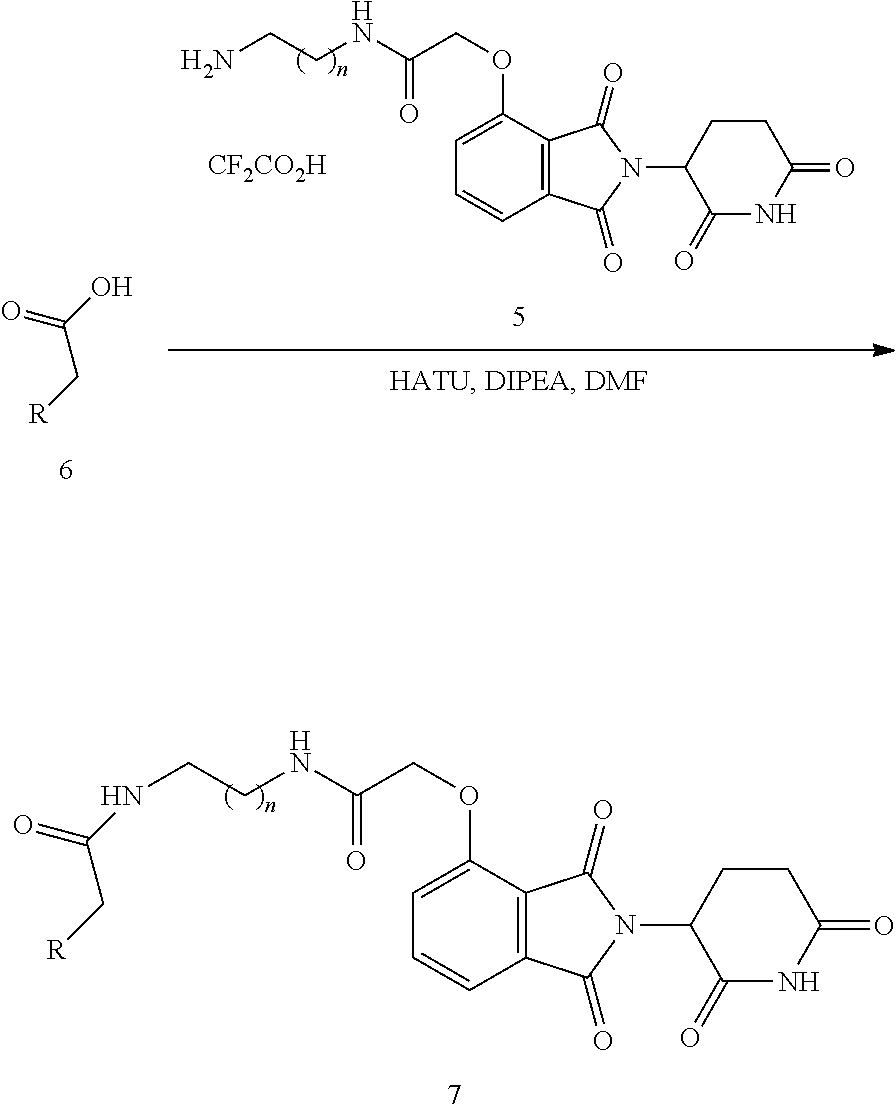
O=C(C[R])O.C(N)CNC(COC1=CC=CC2=C1C(=O)N(C1C(=O)NC(=O)CC1)C2=O)=O.[CF2CO2H].O=C(C[R])NCCNC(COC1=CC=CC2=C1C(=O)N(C1C(=O)NC(=O)CC1)C2=O)=O
